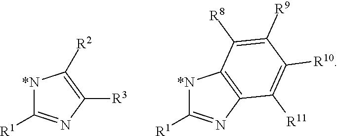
[*N]1C([R1])=NC([R3])=C1[R2].[*N]1C([R1])=NC2=C1C([R8])=C([R9])C([R10])=C2[R11]
